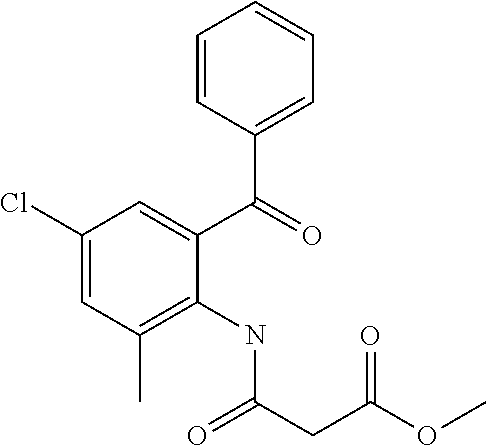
C1(Cl)=CC(C)=C(NC(CC(OC)=O)=O)C(C(=O)C2=CC=CC=C2)=C1
